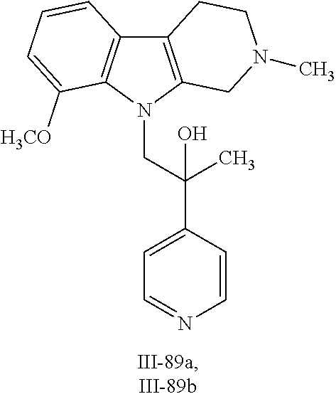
C12=C(N(CC(C3=CC=NC=C3)(C)O)C3=C1C=CC=C3[H3CO])CN(C)CC2
